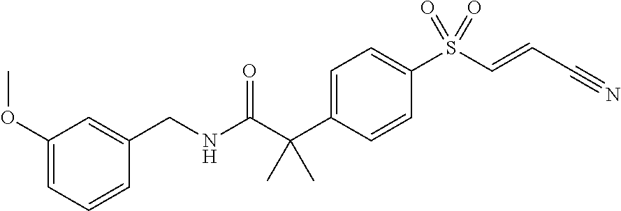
C1=C(C(C(NCC2=CC(OC)=CC=C2)=O)(C)C)C=CC(S(C=CC#N)(=O)=O)=C1
